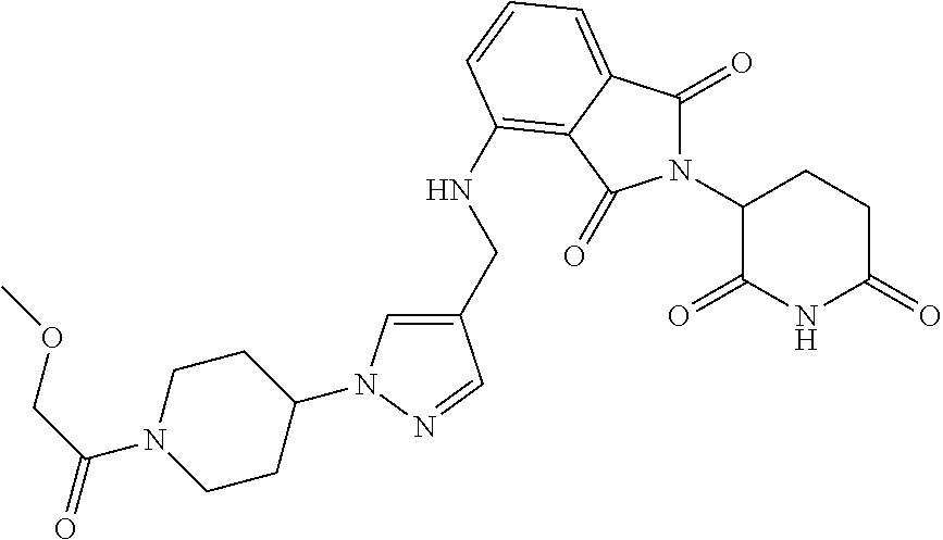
C1(CNC2=C3C(=CC=C2)C(=O)N(C2C(=O)NC(=O)CC2)C3=O)=CN(C2CCN(C(COC)=O)CC2)N=C1
